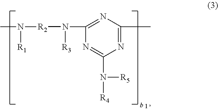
N(C1=NC(C)=NC(N([R5])[R4])=N1)([R2]N(C)[R1])[R3]
